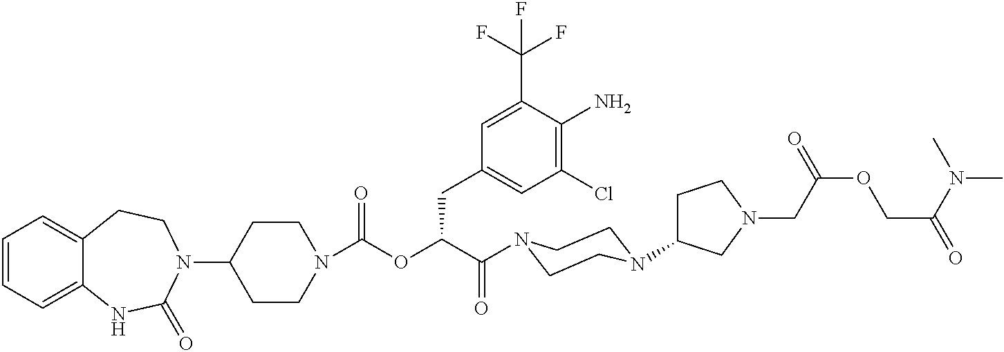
C1=CC=C2C(=C1)CCN(C1CCN(C(OC(C(=O)N3CCN(C4CCN(CC(OCC(=O)N(C)C)=O)C4)CC3)CC3=CC(Cl)=C(N)C(C(F)(F)F)=C3)=O)CC1)C(=O)N2
